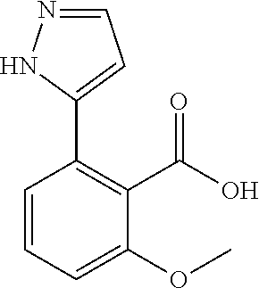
C1=CC=C(OC)C(C(O)=O)=C1C1=CC=NN1
